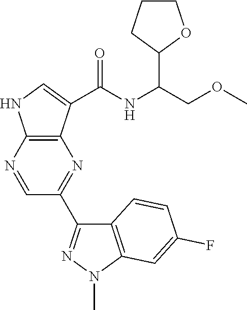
N1=C(C2=NN(C)C3=C2C=CC(F)=C3)C=NC2=C1C(C(NC(COC)C1OCCC1)=O)=CN2
